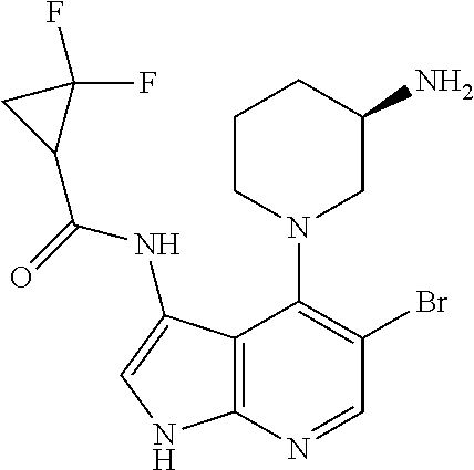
C12=C(N=CC(Br)=C1N1CC(N)CCC1)NC=C2NC(C1C(F)(F)C1)=O
